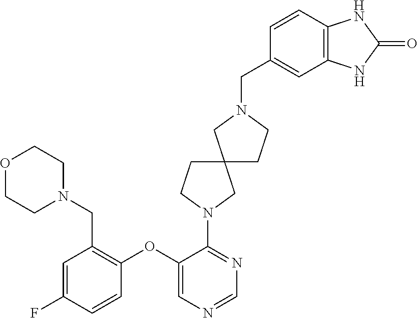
C1=NC=C(OC2=C(CN3CCOCC3)C=C(F)C=C2)C(N2CC3(CC2)CN(CC2=CC4=C(C=C2)NC(=O)N4)CC3)=N1
